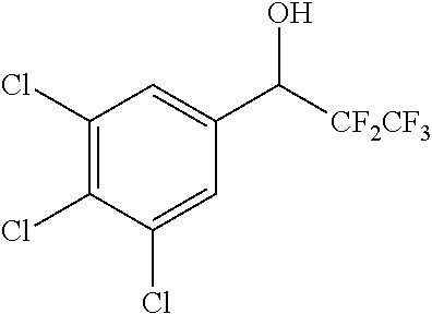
C1(Cl)=C(Cl)C(Cl)=CC(C([CF2CF3])O)=C1
